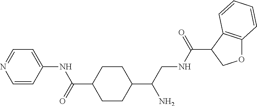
C1=CC(NC(=O)C2CCC(C(CNC(C3COC4=C3C=CC=C4)=O)N)CC2)=CC=N1
